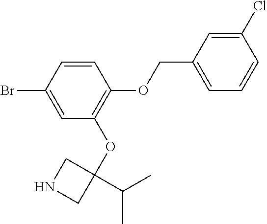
C(OC1=C(OC2(C(C)C)CNC2)C=C(Br)C=C1)C1=CC=CC(Cl)=C1
